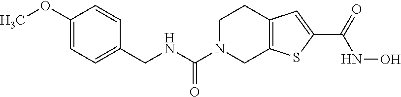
C1N(C(NCC2=CC=C(OC)C=C2)=O)CC2=C(C1)C=C(C(=O)NO)S2
